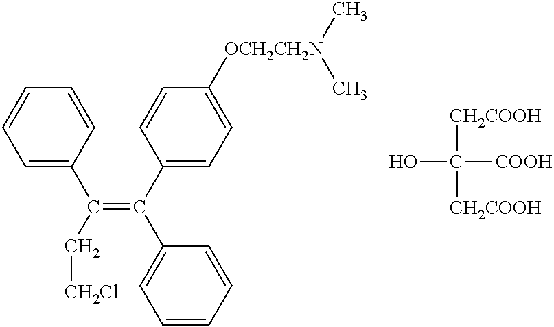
C1=C(C(C[CH2Cl])=C(C2=CC=C([OCH2CH2N](C)C)C=C2)C2=CC=CC=C2)C=CC=C1.[CH2COOH]C(O)([COOH])[CH2COOH]
